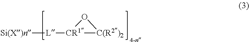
[L]([Si(X)n])[CR1]1[C(R2)2]O1
